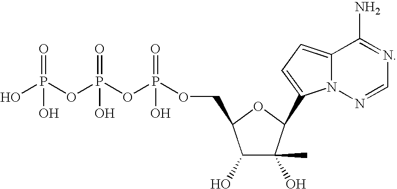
C1(O)C(C)(O)C(C2=CC=C3N2N=CN=C3N)OC1COP(OP(OP(O)(=O)O)(=O)O)(=O)O
